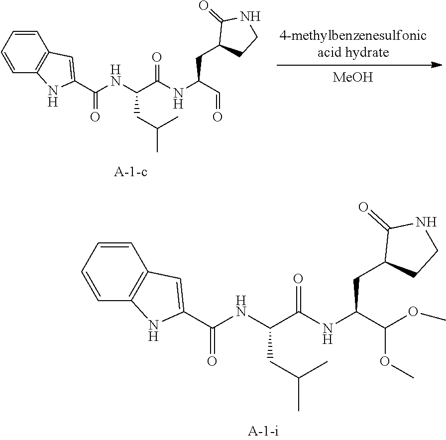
C1=CC=CC2=C1C=C(C(NC(C(NC(C(OC)OC)CC1CCNC1=O)=O)CC(C)C)=O)N2.[MeOH].C1=CC=CC2=C1C=C(C(NC(C(NC(C=O)CC1CCNC1=O)=O)CC(C)C)=O)N2
